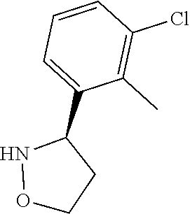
O1NC(C2=CC=CC(Cl)=C2C)CC1
